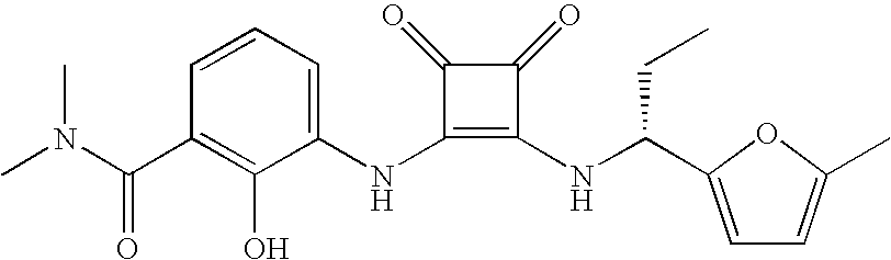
C1(NC2=CC=CC(C(N(C)C)=O)=C2O)=C(NC(CC)C2=CC=C(C)O2)C(=O)C1=O
